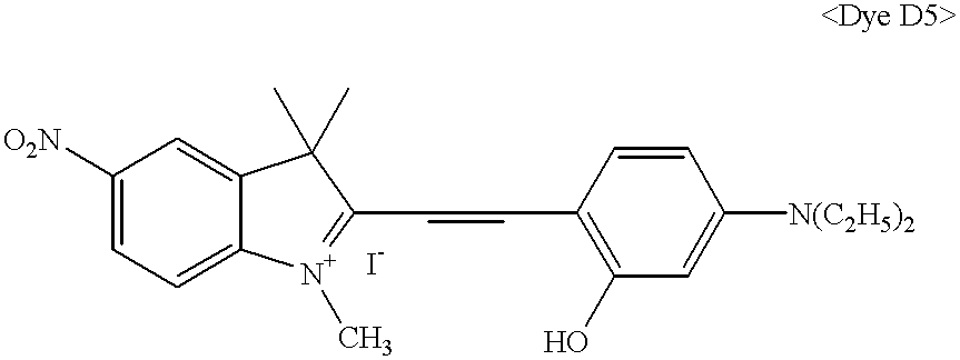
C1([O2N])=CC=C2C(=C1)C(C)(C)C(C=CC1=C(O)C=C([N(C2H5)2])C=C1)=[N+]2C
